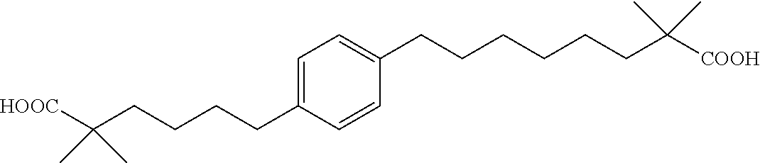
C1=CC(CCCCC(C)(C)[HOOC])=CC=C1CCCCCCC(C)(C)[COOH]
